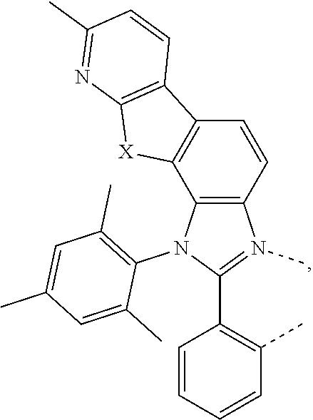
C12=C(N(C3=C(C)C=C(C)C=C3C)C(C3=C(C)C=CC=C3)=N1C)C1=C(C=C2)C2=C([X]1)N=C(C)C=C2
